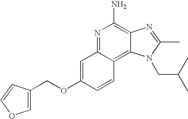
N1=C2C(=C3C(=C1N)N=C(C)N3CC(C)C)C=CC(OCC1=COC=C1)=C2
